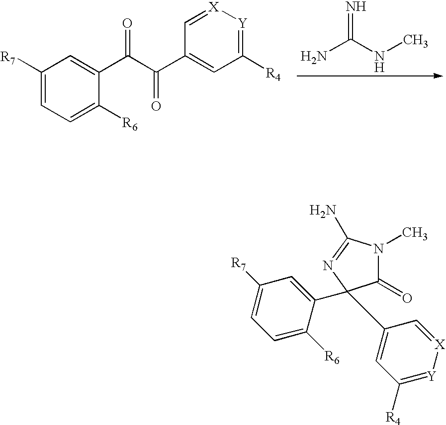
C1([R7])=CC=C([R6])C(C(C(C2=CC([R4])=[Y][X]=C2)=O)=O)=C1.NC(NC)=N.C1(=O)N(C)C(N)=NC1(C1=CC([R7])=CC=C1[R6])C1=CC([R4])=[Y][X]=C1
